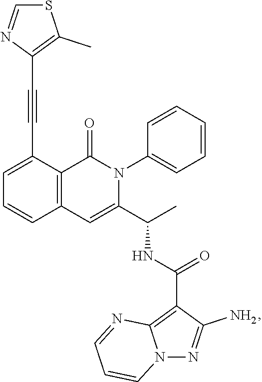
C1=C(C#CC2=C(C)SC=N2)C2=C(C=C1)C=C(C(C)NC(=O)C1=C3N(N=C1N)C=CC=N3)N(C1=CC=CC=C1)C2=O
